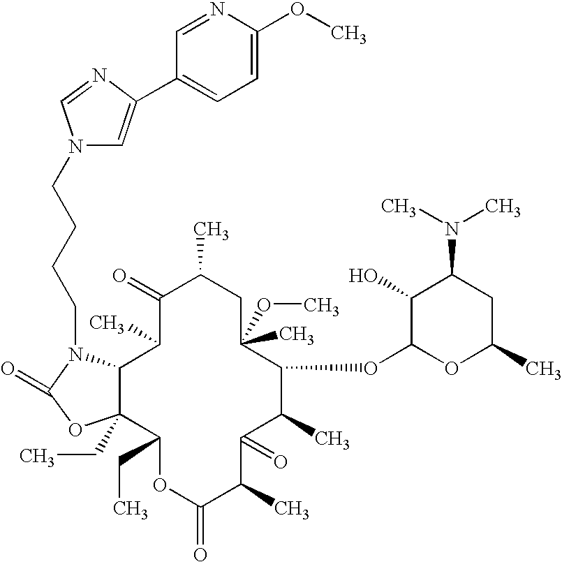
C12C(CC)(C(CC)OC(=O)C(C)C(=O)C(C)C(OC3OC(C)CC(N(C)C)C3O)C(OC)(C)CC(C)C(=O)C1C)OC(=O)N2CCCCN1C=C(C2=CC=C(OC)N=C2)N=C1
